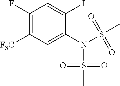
C1(F)=C([F3C])C=C(N(S(C)(=O)=O)S(C)(=O)=O)C(I)=C1
